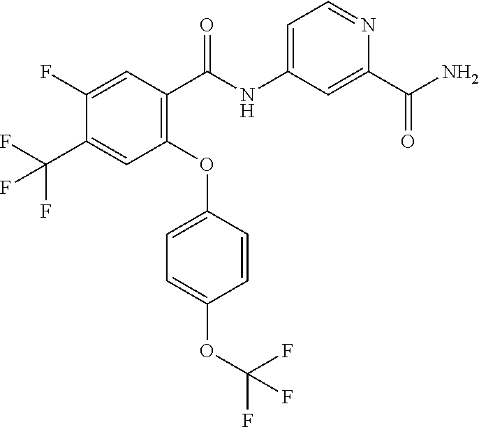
C1(OC2=CC=C(OC(F)(F)F)C=C2)=C(C(NC2=CC=NC(C(N)=O)=C2)=O)C=C(F)C(C(F)(F)F)=C1
